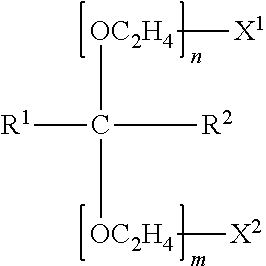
[OC2H4](C([R1])([R2])[OC2H4][X2])[X1]
